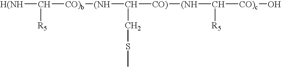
[(NH]C([CO)b][(NH]C([CO)][(NH]C([CO)c]O)[R5])CSC)[R5].[H]
